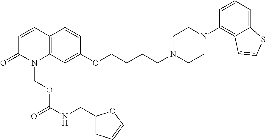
C12=C(C=C(OCCCCN3CCN(C4=C5C(=CC=C4)SC=C5)CC3)C=C1)N(COC(NCC1=CC=CO1)=O)C(=O)C=C2
